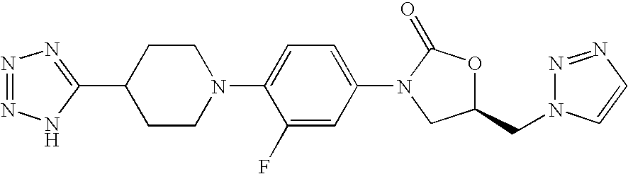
N1=NNC(C2CCN(C3=CC=C(N4CC(CN5C=CN=N5)OC4=O)C=C3F)CC2)=N1
